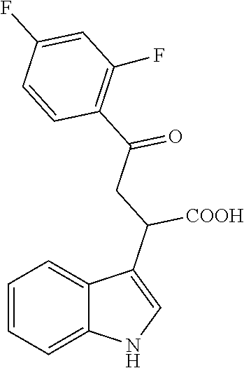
C1=CC=C2C(=C1)C(C([COOH])CC(=O)C1=C(F)C=C(F)C=C1)=CN2
